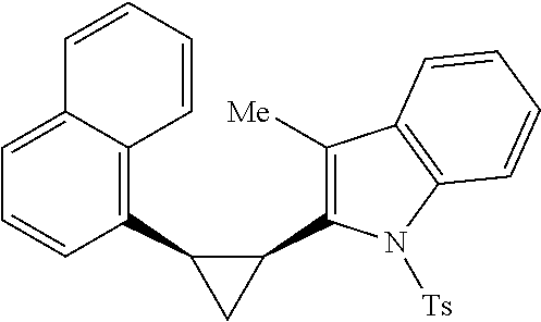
C1(C2CC2C2=C([Me])C3=C(N2[Ts])C=CC=C3)=C2C(=CC=C1)C=CC=C2
